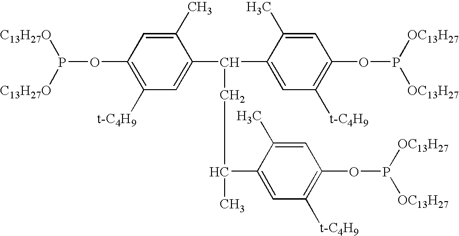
C1=C(C(CC(C2=CC([t-C4H9])=C(OP([OC13H27])[OC13H27])C=C2C)C)C2=CC([t-C4H9])=C(OP([OC13H27])[OC13H27])C=C2C)C(C)=CC(OP([C13H27O])[C13H27O])=C1[t-C4H9]
